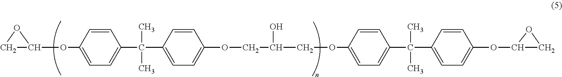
C1(C(C2=CC=C(OCC(COC3=CC=C(C(C4=CC=C(OC5CO5)C=C4)(C)C)C=C3)O)C=C2)(C)C)=CC=C(OC2CO2)C=C1
